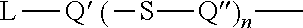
[L][Q (]S[Q)n]C
